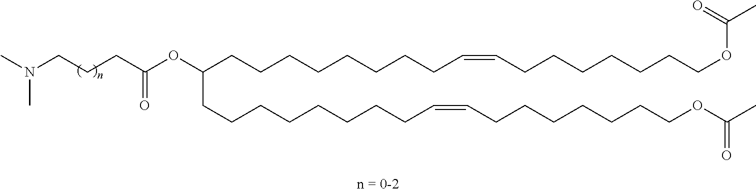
CN(CCCC(OC(CCCCCCCCC=CCCCCCCCOC(C)=O)CCCCCCCCC=CCCCCCCCOC(C)=O)=O)C
